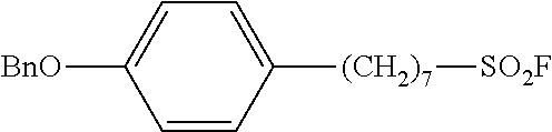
C1=CC([(CH2)7][SO2F])=CC=C1[BnO]
